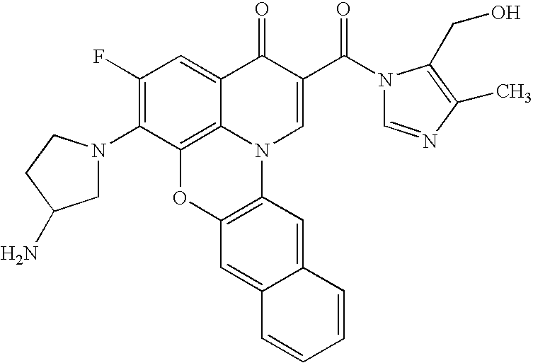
C1(F)=C(N2CC(N)CC2)C2=C3C(=C1)C(=O)C(C(=O)N1C=NC(C)=C1CO)=CN3C1=C(O2)C=C2C(=C1)C=CC=C2
